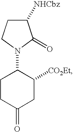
C1CC(=O)CC([CO2Et])C1N1CCC([NHCbz])C1=O
